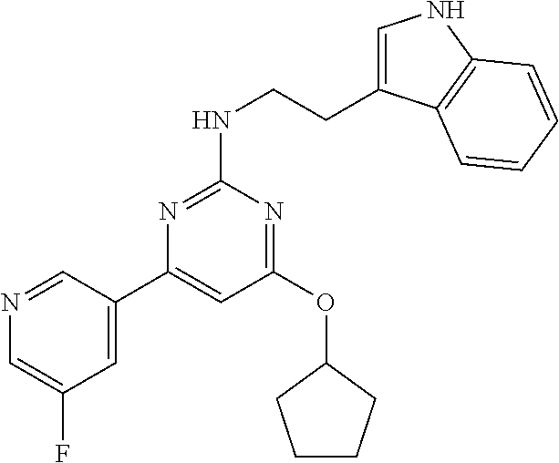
C1(C2=CC(OC3CCCC3)=NC(NCCC3=CNC4=C3C=CC=C4)=N2)=CC(F)=CN=C1
